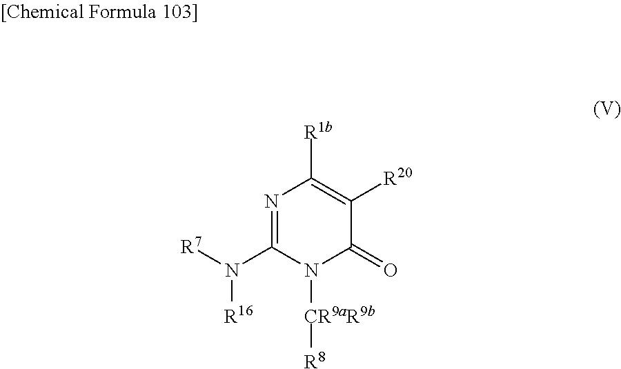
N1=C(N([R7])[R16])N([CR9aR9b][R8])C(=O)C([R20])=C1[R1b]
